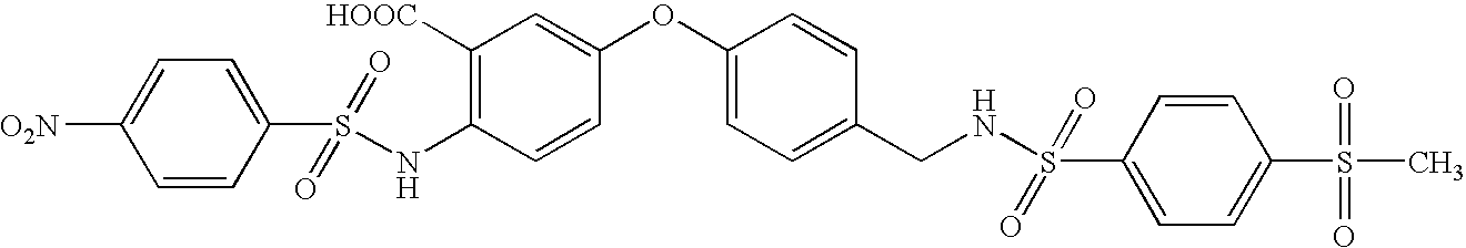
C1(NS(C2=CC=C([O2N])C=C2)(=O)=O)=C([HOOC])C=C(OC2=CC=C(CNS(C3=CC=C(S(C)(=O)=O)C=C3)(=O)=O)C=C2)C=C1
